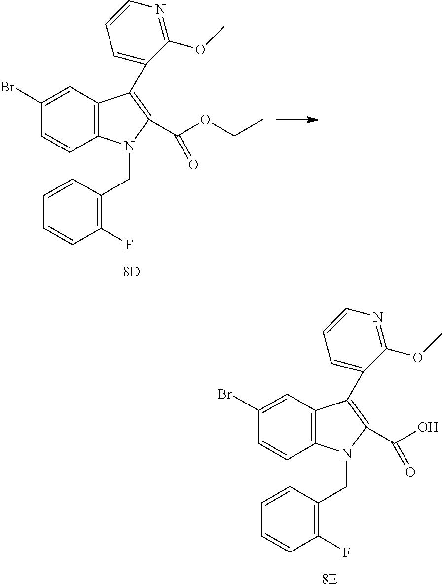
C12=C(C=C(Br)C=C1)C(C1=CC=CN=C1OC)=C(C(OCC)=O)N2CC1=C(F)C=CC=C1.C12=C(C=C(Br)C=C1)C(C1=CC=CN=C1OC)=C(C(O)=O)N2CC1=C(F)C=CC=C1
